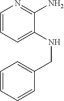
C1=CC=C(NCC2=CC=CC=C2)C(N)=N1
